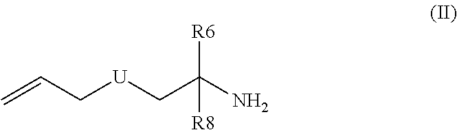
C(C(N)([R8])[R6])[U]CC=C
